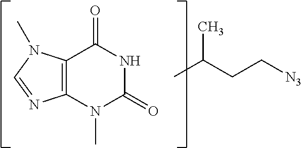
N1C(=O)N(C)C2=C(C1=O)N(C)C=N2.CC(CC[N3])C
